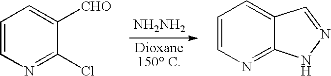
[NH2NH2].C1=CN=C(Cl)C([CHO])=C1.C1=CN=C2C(=C1)C=NN2
